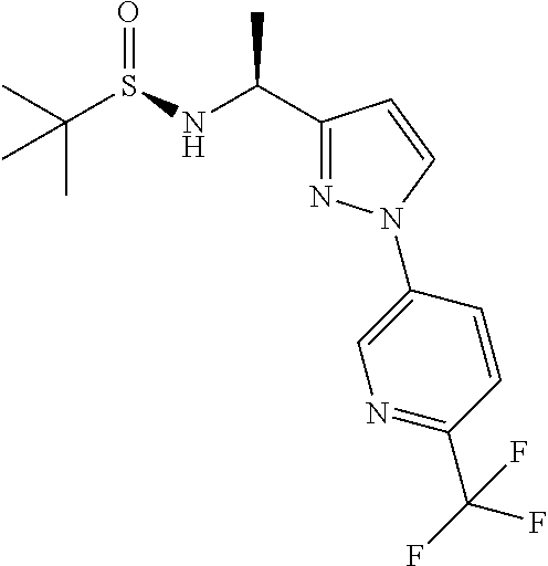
CC(S(NC(C1=NN(C2=CN=C(C(F)(F)F)C=C2)C=C1)C)=O)(C)C
